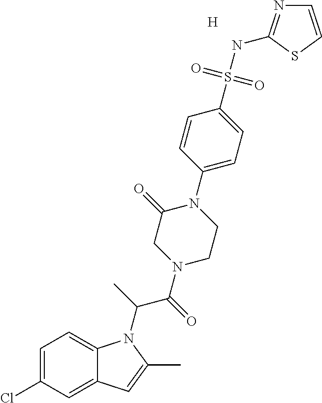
[H].C1=C(Cl)C=C2C(=C1)N(C(C(=O)N1CCN(C3=CC=C(S(NC4=NC=CS4)(=O)=O)C=C3)C(=O)C1)C)C(C)=C2
